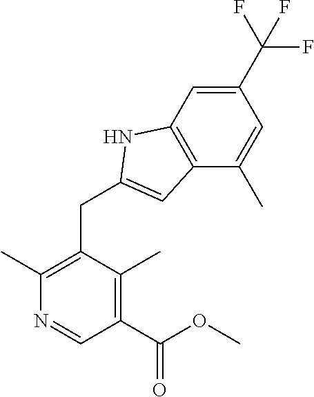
C1(C)=C(CC2=CC3=C(C=C(C(F)(F)F)C=C3C)N2)C(C)=C(C(OC)=O)C=N1
